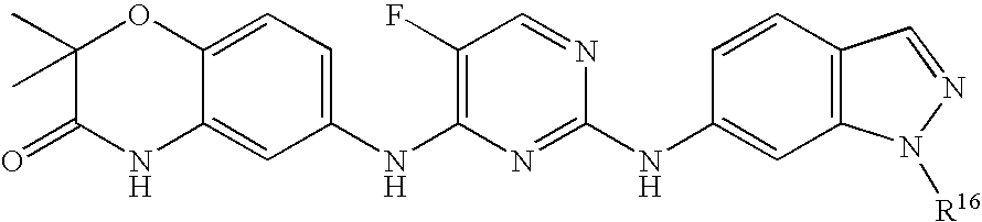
C1(F)=C(NC2=CC=C3C(=C2)NC(=O)C(C)(C)O3)N=C(NC2=CC3=C(C=C2)C=NN3[R16])N=C1
